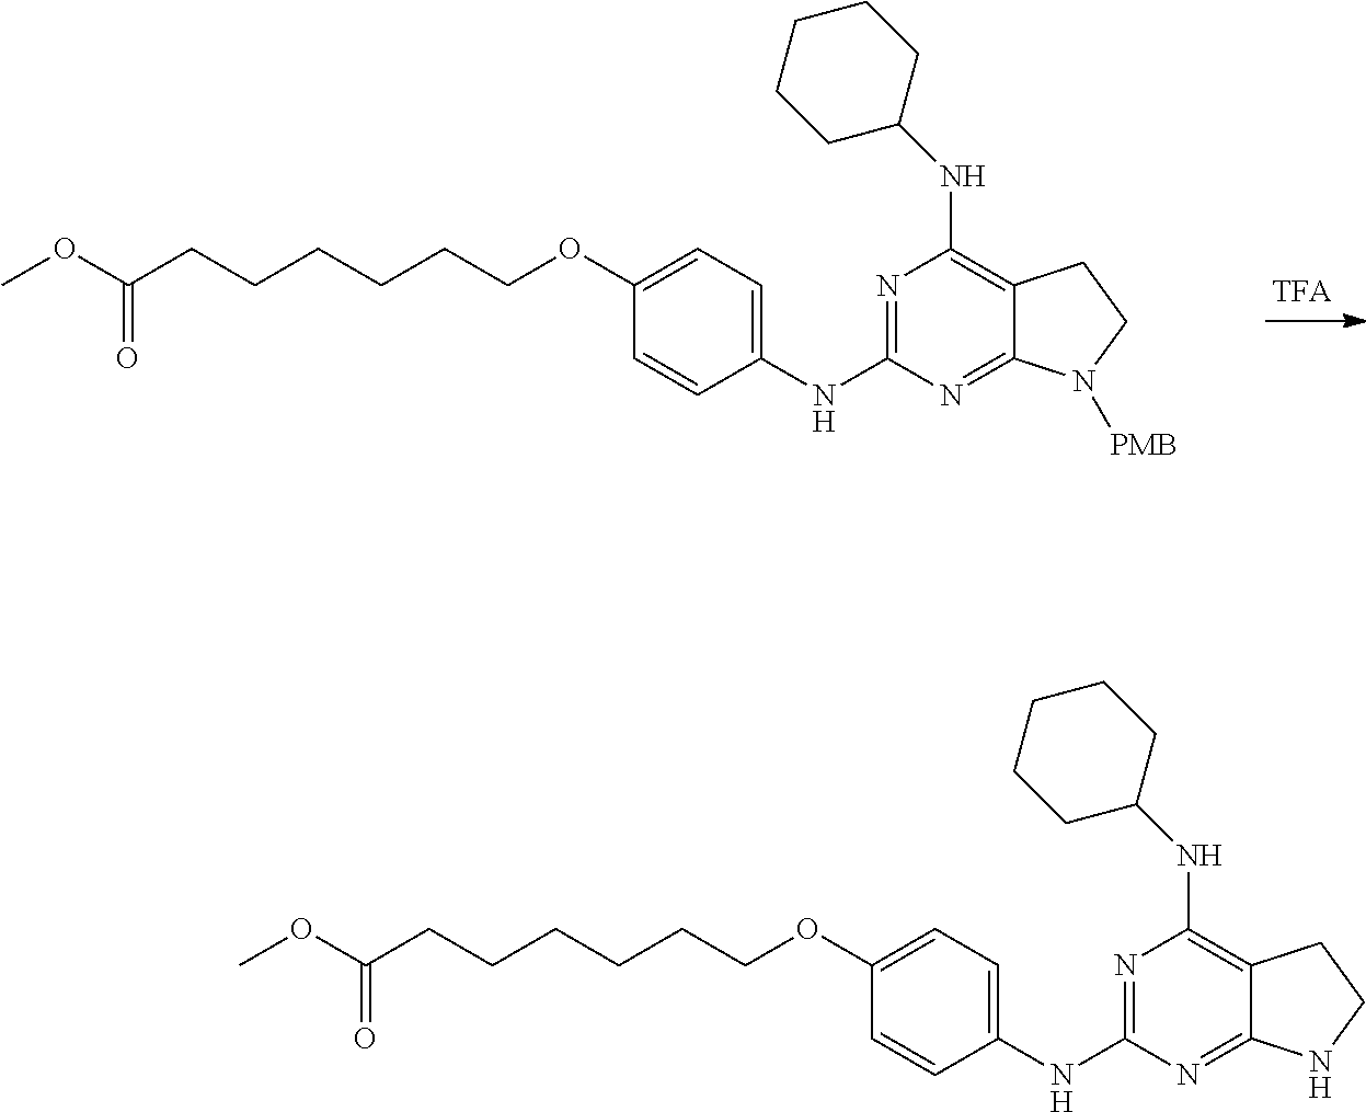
C1(NC2=NC(NC3CCCCC3)=C3C(=N2)N([PMB])CC3)=CC=C(OCCCCCCC(OC)=O)C=C1.C1(NC2=NC(NC3CCCCC3)=C3C(=N2)NCC3)=CC=C(OCCCCCCC(OC)=O)C=C1
